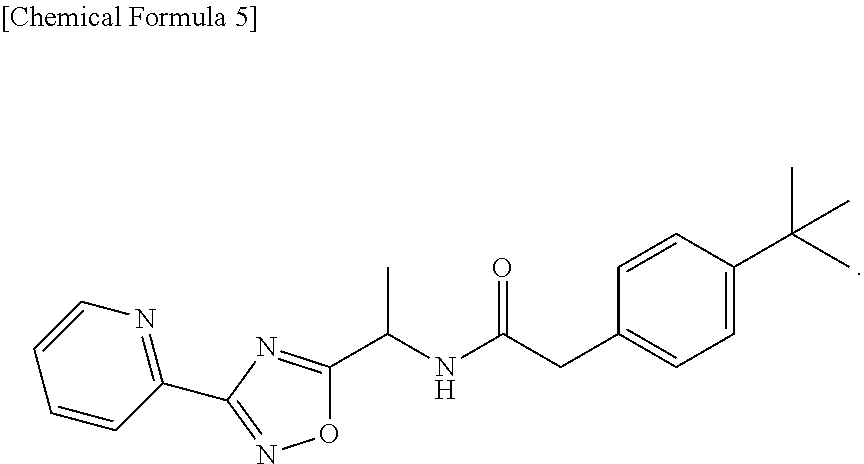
C1=CC(C2=NOC(C(NC(CC3=CC=C(C(C)(C)C)C=C3)=O)C)=N2)=NC=C1
